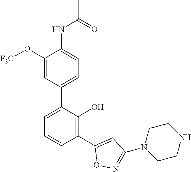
C1(NC(C)=O)=CC=C(C2=CC=CC(C3=CC(N4CCNCC4)=NO3)=C2O)C=C1O[F3C]
